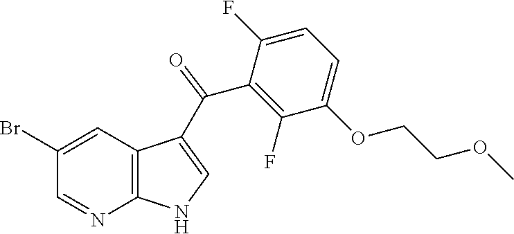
C1=NC2=C(C=C1Br)C(C(C1=C(F)C(OCCOC)=CC=C1F)=O)=CN2
